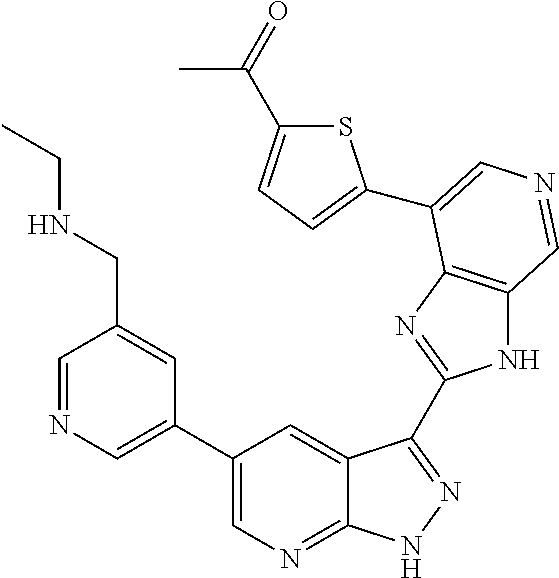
C1(C2=CN=CC(CNCC)=C2)=CN=C2C(=C1)C(C1=NC3=C(N1)C=NC=C3C1=CC=C(C(C)=O)S1)=NN2
